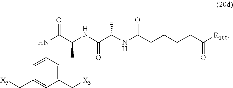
[X5]CC1=CC(C[X3])=CC(NC(C(NC(C(NC(CCCCC([R100])=O)=O)C)=O)C)=O)=C1
